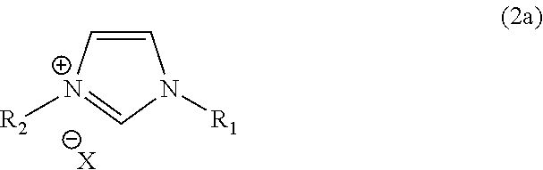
C1=C[N+]([R2])=CN1[R1].[X]
